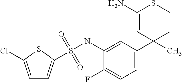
C1=C(NS(=O)(=O)C2=CC=C(Cl)S2)C(F)=CC=C1C1(C)CCSC(N)=C1
